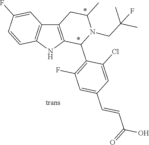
C12=C(NC3=C1C=C(F)C=C3)C(C1=C(F)C=C(C=CC(O)=O)C=C1Cl)N(CC(C)(C)F)C(C)C2
